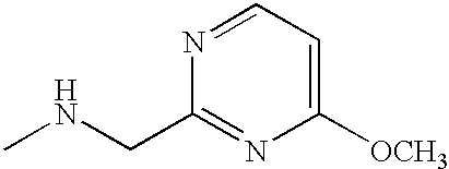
N1=CC=C([OCH3])N=C1CNC
